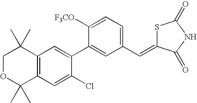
C1OC(C)(C)C2=C(C1(C)C)C=C(C1=CC(C=C3SC(=O)NC3=O)=CC=C1[F3CO])C(Cl)=C2
